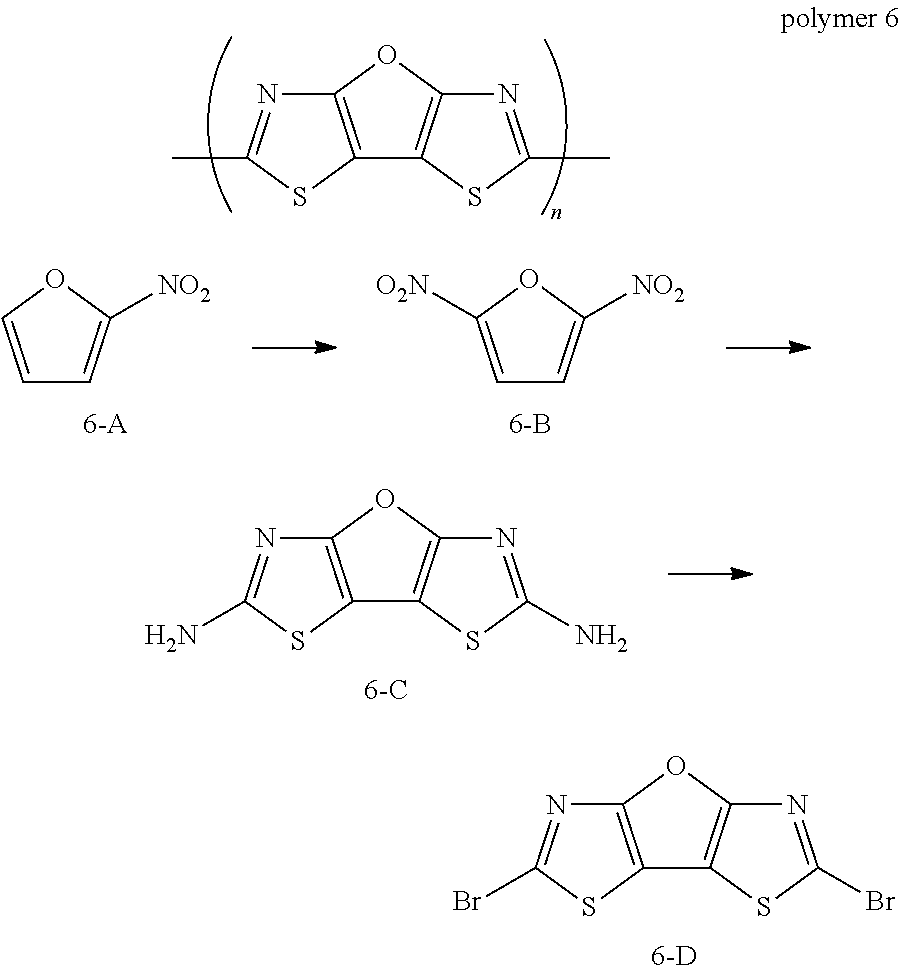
C12=C(N=C(C)S1)OC1=C2SC(C)=N1.C1=COC([NO2])=C1.C1=C([O2N])OC([NO2])=C1.C12=C(N=C(N)S1)OC1=C2SC(N)=N1.C12=C(N=C(Br)S1)OC1=C2SC(Br)=N1
